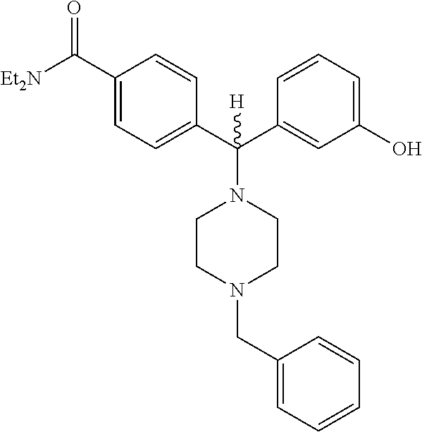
C1CN(CC2=CC=CC=C2)CCN1C(C1=CC(O)=CC=C1)(C1=CC=C(C([Et2N])=O)C=C1)[H]
